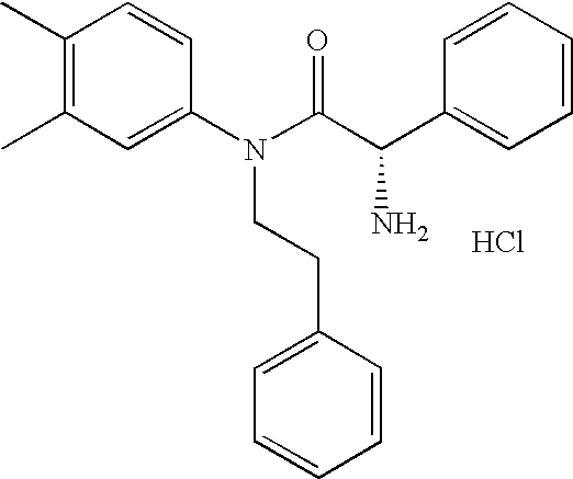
CC1=C(C)C=CC(N(C(=O)C(C2=CC=CC=C2)N)CCC2=CC=CC=C2)=C1.Cl
